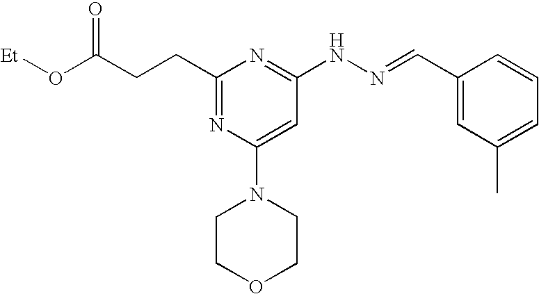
O(C(CCC1=NC(N2CCOCC2)=CC(NN=CC2=CC(C)=CC=C2)=N1)=O)[Et]
